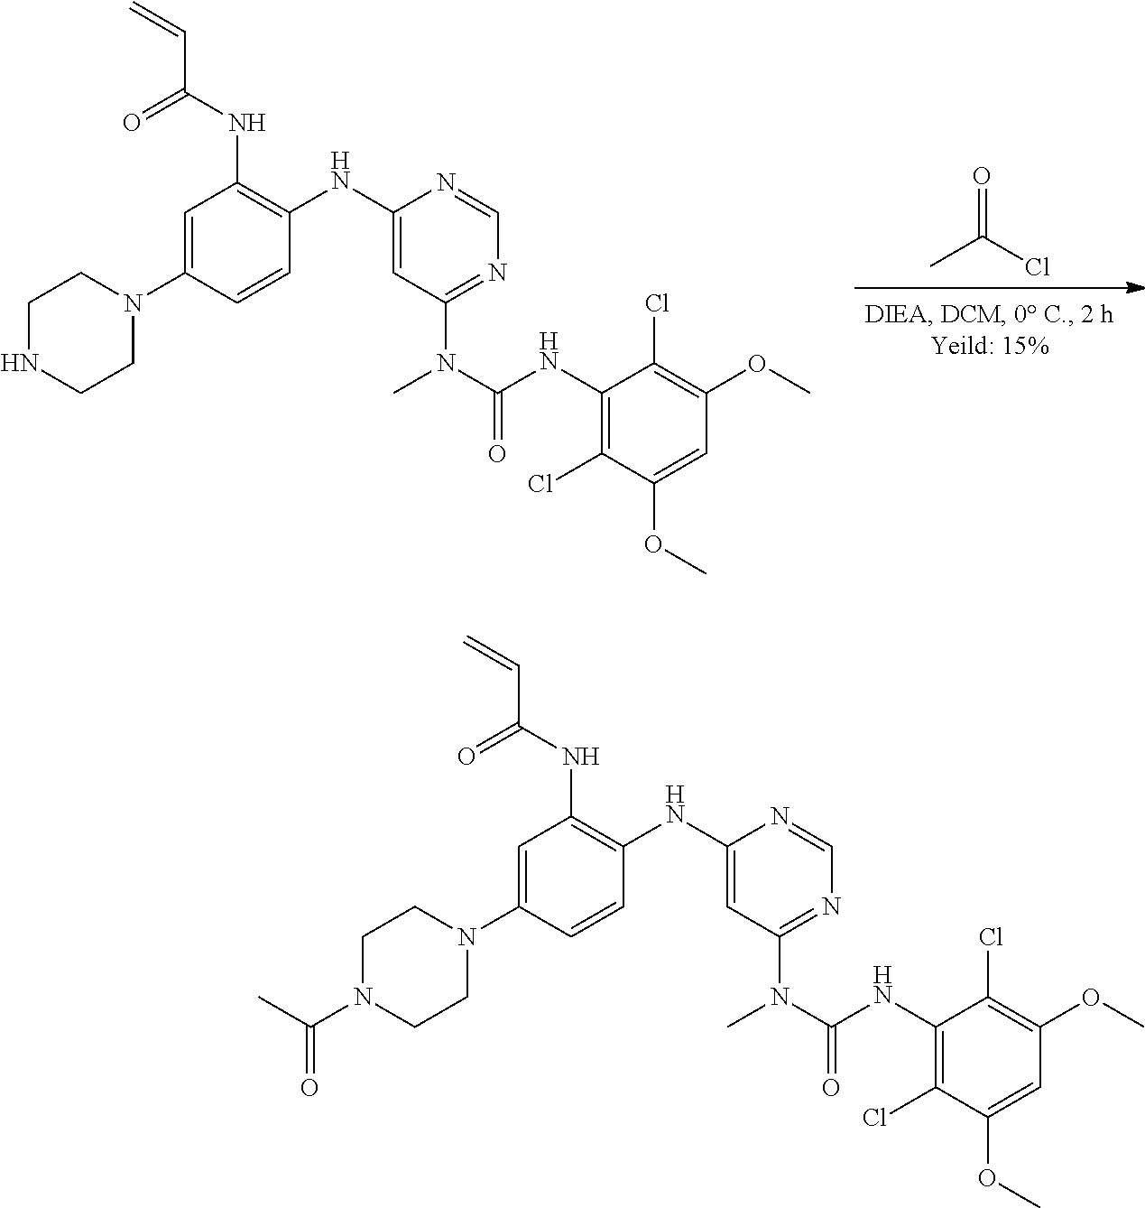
CC(Cl)=O.C1=C(N2CCNCC2)C=CC(NC2=CC(N(C(NC3=C(Cl)C(OC)=CC(OC)=C3Cl)=O)C)=NC=N2)=C1NC(C=C)=O.C1=C(N2CCN(C(C)=O)CC2)C=CC(NC2=CC(N(C(NC3=C(Cl)C(OC)=CC(OC)=C3Cl)=O)C)=NC=N2)=C1NC(C=C)=O
